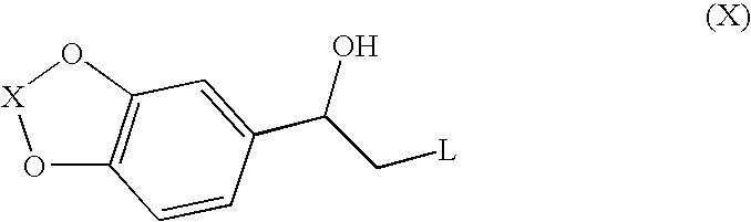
O1C2=C(O[X]1)C=C(C(C[L])O)C=C2
